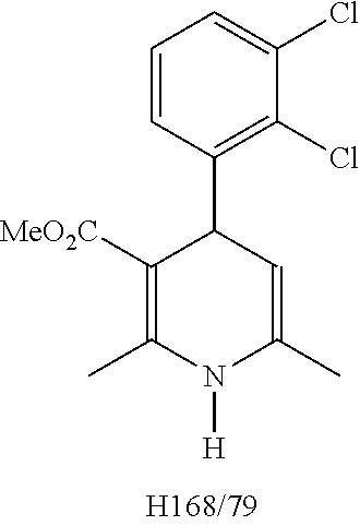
C1=CC(C2C=C(C)N([H])C(C)=C2[MeO2C])=C(Cl)C(Cl)=C1
